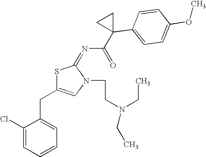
C1(Cl)=CC=CC=C1CC1=CN(CCN(CC)CC)C(=NC(=O)C2(C3=CC=C(OC)C=C3)CC2)S1
